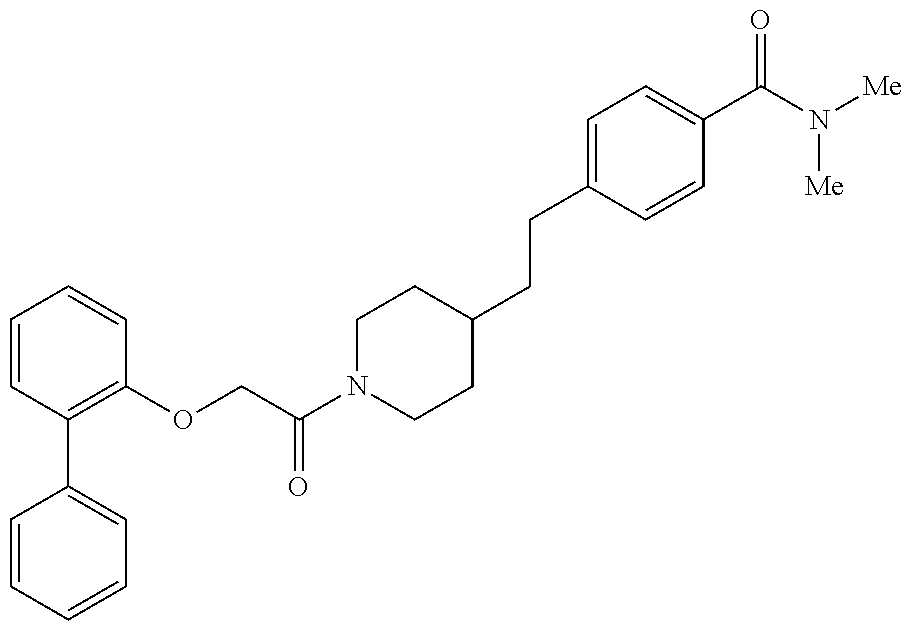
C1=CC=CC=C1C1=C(OCC(N2CCC(CCC3=CC=C(C(N([Me])[Me])=O)C=C3)CC2)=O)C=CC=C1
